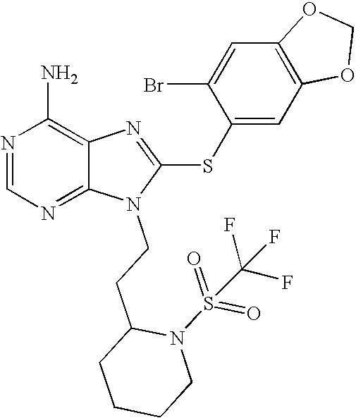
N1=CN=C2C(=C1N)N=C(SC1=CC3=C(C=C1Br)OCO3)N2CCC1CCCCN1S(=O)(=O)C(F)(F)F
